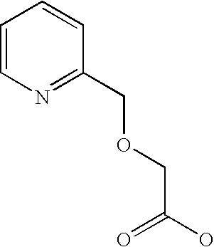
C1=CN=C(COCC(O)=O)C=C1
